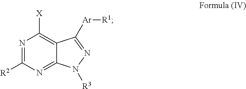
C12=C([X])N=C([R2])N=C1N([R3])N=C2[Ar][R1]
